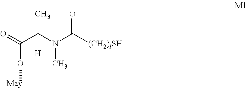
O(C(C(N(C([(CH2)lSH])=O)C)(C)[H])=O)[May]
